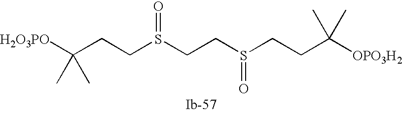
[H2O3PO]C(CCS(CCS(CCC([OPO3H2])(C)C)=O)=O)(C)C
